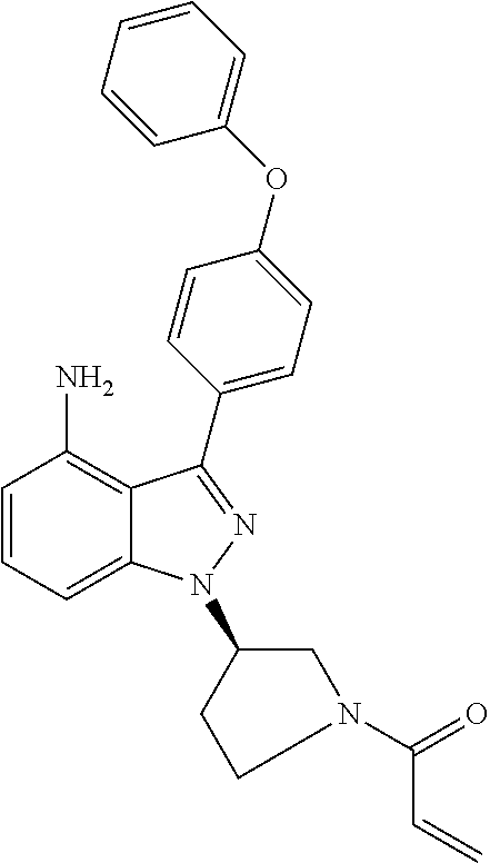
C1=CC=C2C(=C1N)C(C1=CC=C(OC3=CC=CC=C3)C=C1)=NN2C1CCN(C(=O)C=C)C1
